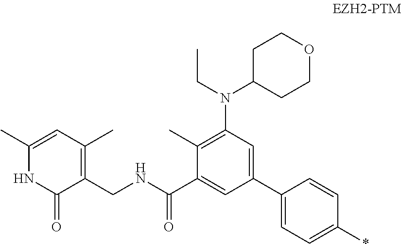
C1(C)=CC(C)=C(CNC(C2=CC(C3=CC=C(*)C=C3)=CC(N(C3CCOCC3)CC)=C2C)=O)C(=O)N1
